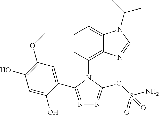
N1=C(C2=CC(OC)=C(O)C=C2O)N(C2=C3C(=CC=C2)N(C(C)C)C=N3)C(OS(=O)(N)=O)=N1
